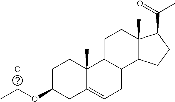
C1C(OCC)CC2=CCC3C(C2(C)C1)CCC1(C)C3CCC1C(=O)C.O
